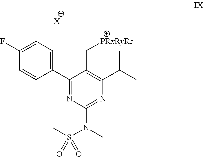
C1=CC(C2=NC(N(C)S(C)(=O)=O)=NC(C(C)C)=C2C[PRxRyRz])=CC=C1F.[X]
